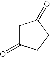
C1C(=O)CCC1=O
